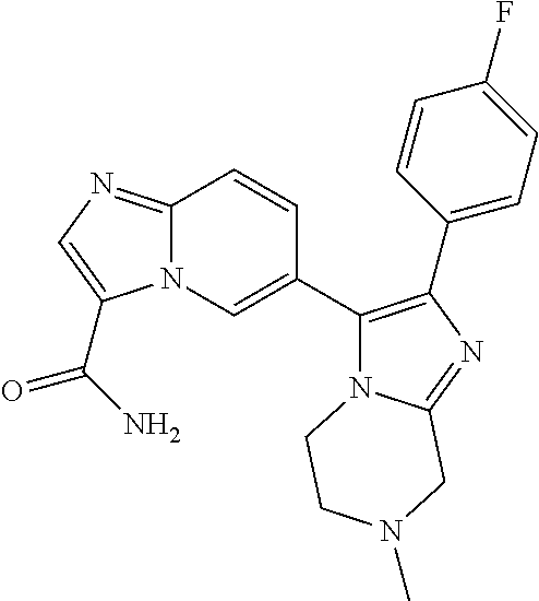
C12=NC=C(C(N)=O)N1C=C(C1=C(C3=CC=C(F)C=C3)N=C3N1CCN(C)C3)C=C2
